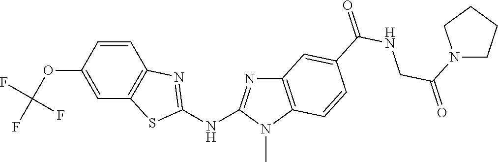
O(C1=CC2=C(C=C1)N=C(NC1=NC3=C(N1C)C=CC(C(NCC(=O)N1CCCC1)=O)=C3)S2)C(F)(F)F
